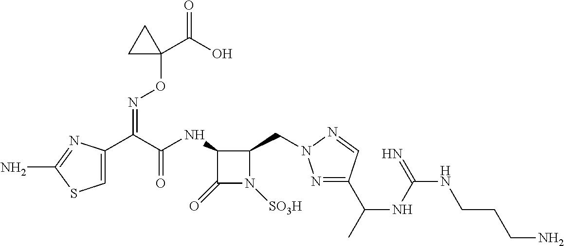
C1=C(C(C(NC2C(=O)N([SO3H])C2CN2N=C(C(NC(=N)NCCCN)C)C=N2)=O)=NOC2(C(=O)O)CC2)N=C(N)S1
